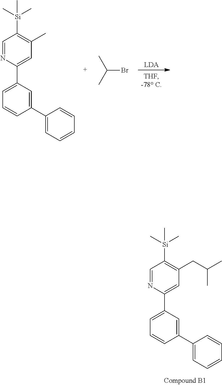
[LDA].C1([Si](C)(C)C)=C(C)C=C(C2=CC=CC(C3=CC=CC=C3)=C2)N=C1.C(Br)(C)C.C1([Si](C)(C)C)=C(CC(C)C)C=C(C2=CC=CC(C3=CC=CC=C3)=C2)N=C1
